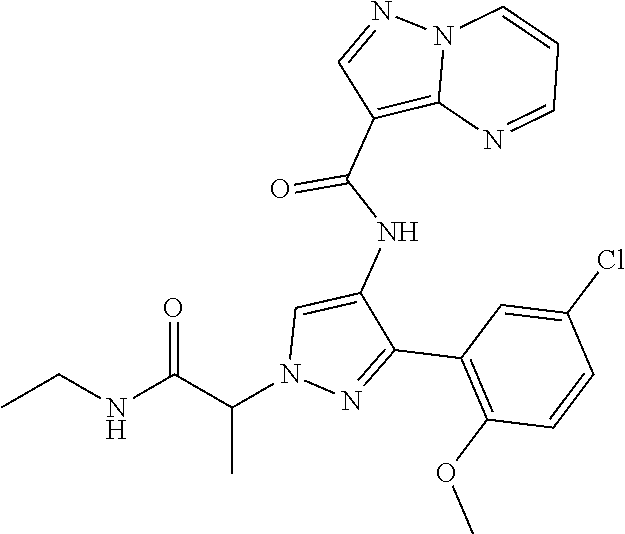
C1(C2=NN(C(C(NCC)=O)C)C=C2NC(C2=C3N(N=C2)C=CC=N3)=O)=C(OC)C=CC(Cl)=C1
